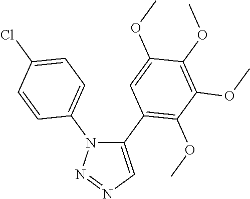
C1(C2=C(OC)C(OC)=C(OC)C(OC)=C2)=CN=NN1C1=CC=C(Cl)C=C1
